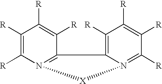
C1([R])=C([R])N2=C(C([R])=C1[R])C1=C([R])C([R])=C([R])C([R])=N1[X]2
